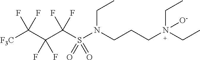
[F3C]C(C(C(S(N(CCCN([O-])(CC)CC)CC)(=O)=O)(F)F)(F)F)(F)F
